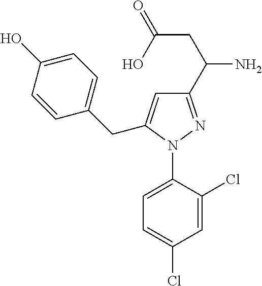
C1=C(N2N=C(C(CC(=O)O)N)C=C2CC2=CC=C(O)C=C2)C(Cl)=CC(Cl)=C1
